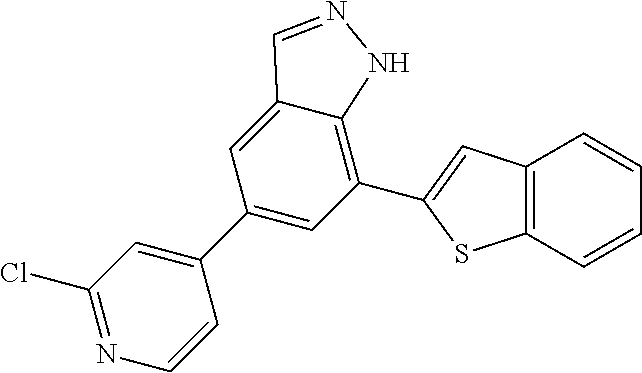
N1=C(Cl)C=C(C2=CC(C3=CC4=C(S3)C=CC=C4)=C3C(=C2)C=NN3)C=C1
